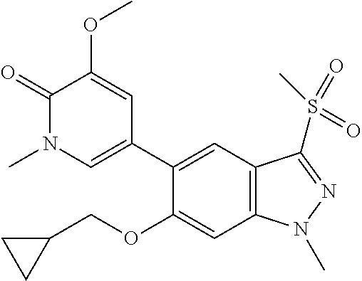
C1(=O)N(C)C=C(C2=CC3=C(C=C2OCC2CC2)N(C)N=C3S(=O)(=O)C)C=C1OC
